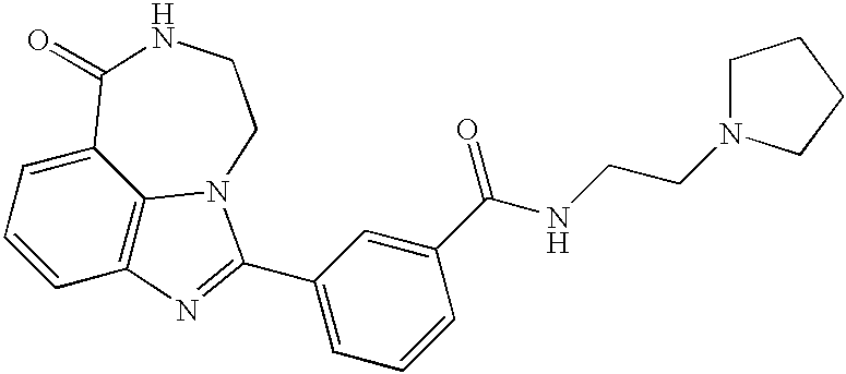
C1=CC2=C3C(=C1)C(=O)NCCN3C(C1=CC=CC(C(NCCN3CCCC3)=O)=C1)=N2
